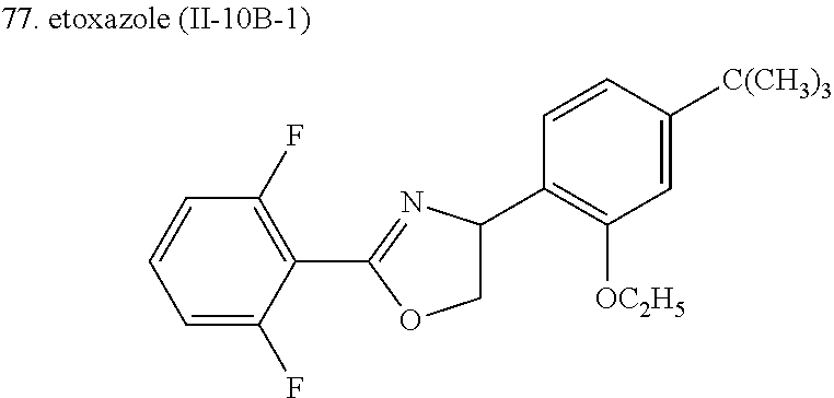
C1=C(F)C(C2=NC(C3=C([OC2H5])C=C([C(CH3)3])C=C3)CO2)=C(F)C=C1
